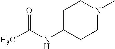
C1C(NC(C)=O)CCN(C)C1
